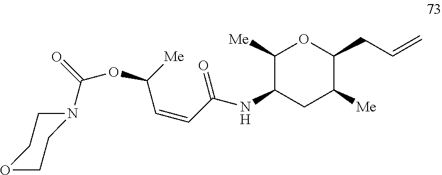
O1CCN(C(=O)OC([Me])C=CC(NC2C([Me])OC(CC=C)C([Me])C2)=O)CC1
